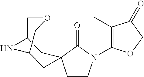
C1(C)=C(N2CCC3(C2=O)CC2NC(C3)COC2)OCC1=O
